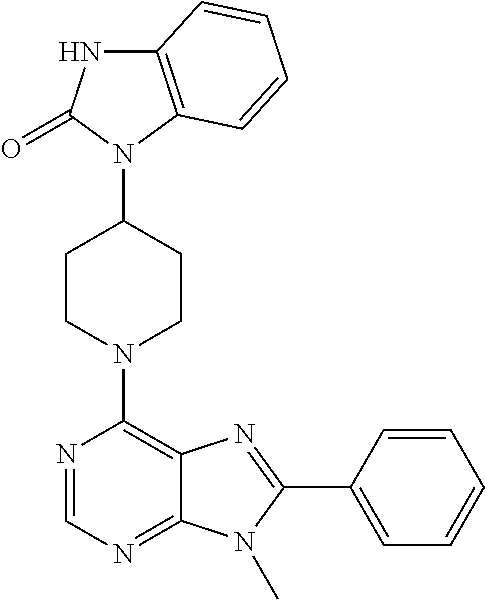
C12=C(N(C3CCN(C4=C5C(=NC=N4)N(C)C(C4=CC=CC=C4)=N5)CC3)C(=O)N1)C=CC=C2
